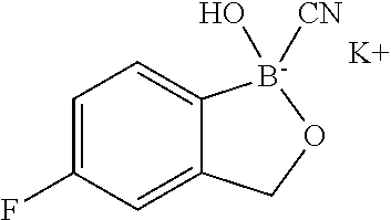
C12=CC(F)=CC=C1[B-]([CN])(O)OC2.[K]
